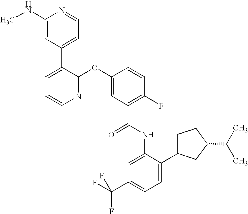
N1=C(OC2=CC(C(NC3=CC(C(F)(F)F)=CC=C3C3CCC(C(C)C)C3)=O)=C(F)C=C2)C(C2=CC=NC(NC)=C2)=CC=C1
